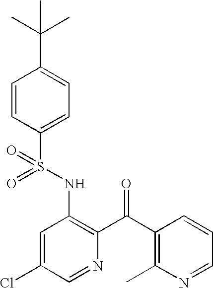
O=S(NC1=C(C(=O)C2=C(C)N=CC=C2)N=CC(Cl)=C1)(=O)C1=CC=C(C(C)(C)C)C=C1
